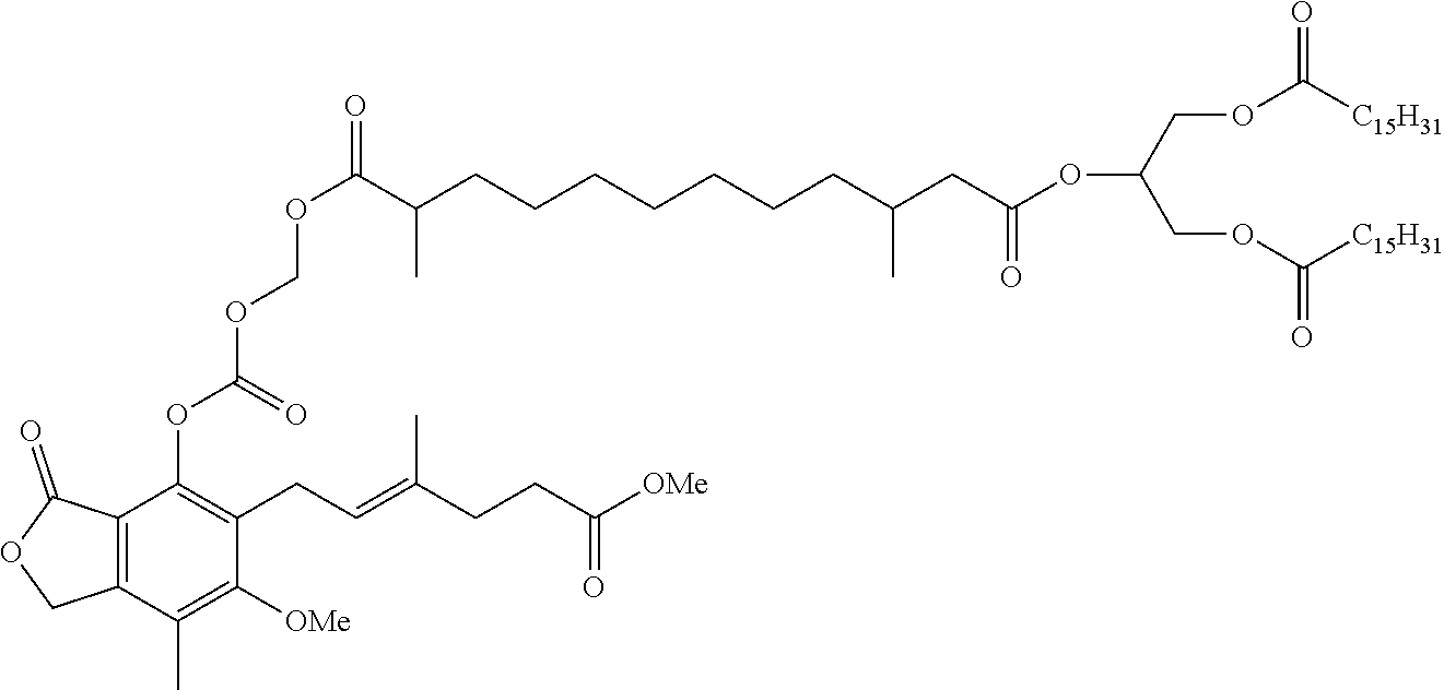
C12=C(C(=O)OC1)C(OC(=O)OCOC(=O)C(CCCCCCCC(C)CC(OC(COC([C15H31])=O)COC([C15H31])=O)=O)C)=C(CC=C(CCC([OMe])=O)C)C([OMe])=C2C
